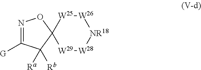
N1=C([G])C([Ra])([Rb])C2(O1)[W29][W28][NR18][W26][W25]2
